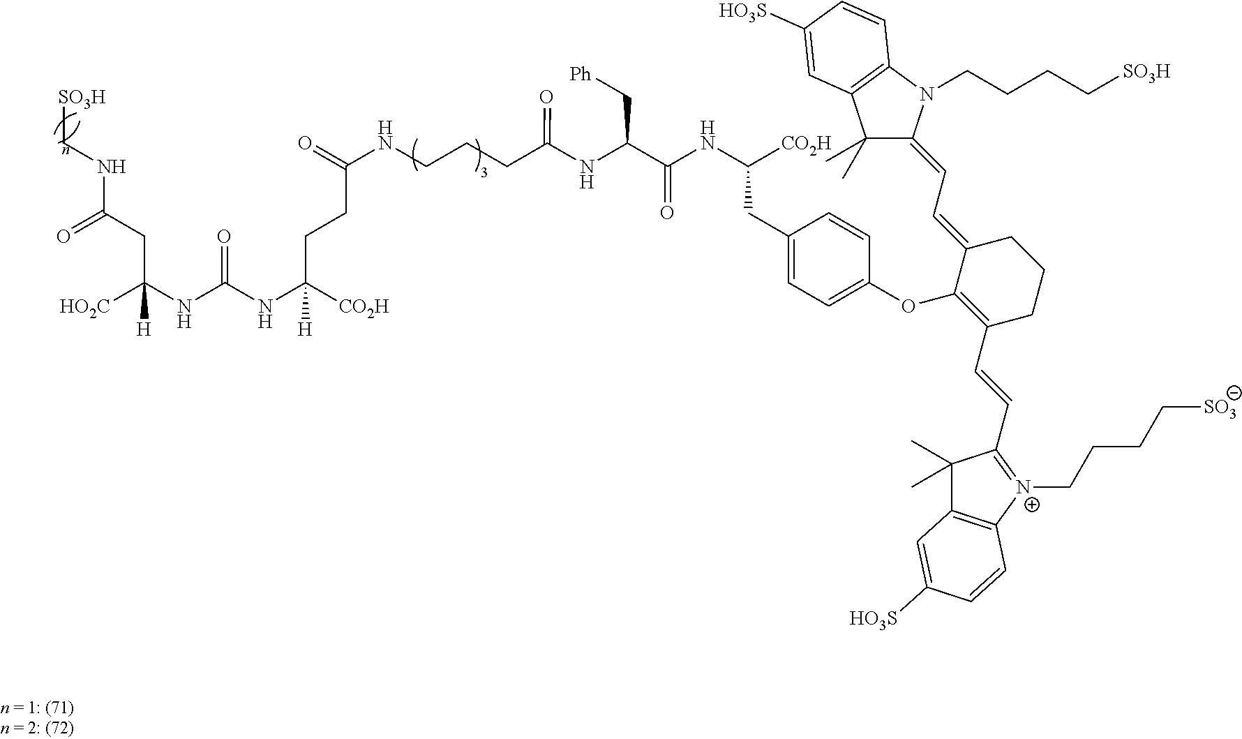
C(C(NC(NC([CO2H])(CCC(=O)NCCCC(NC(C(NC(CC1=CC=C(OC2=C(C=CC3=[N+](CCCC[SO3])C4=C(C3(C)C)C=C([HO3S])C=C4)CCCC2=CC=C2C(C)(C)C3=C(N2CCCC[SO3H])C=CC([HO3S])=C3)C=C1)[CO2H])=O)C[Ph])=O)[H])=O)([HO2C])[H])C(=O)NC[SO3H]
